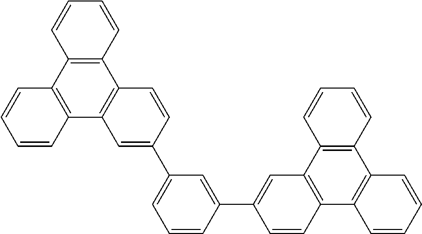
C1=CC2=C(C=C1)C1=C(C3=C2C=CC(C2=CC=CC(C4=CC5=C(C6=C(C7=C5C=CC=C7)C=CC=C6)C=C4)=C2)=C3)C=CC=C1
